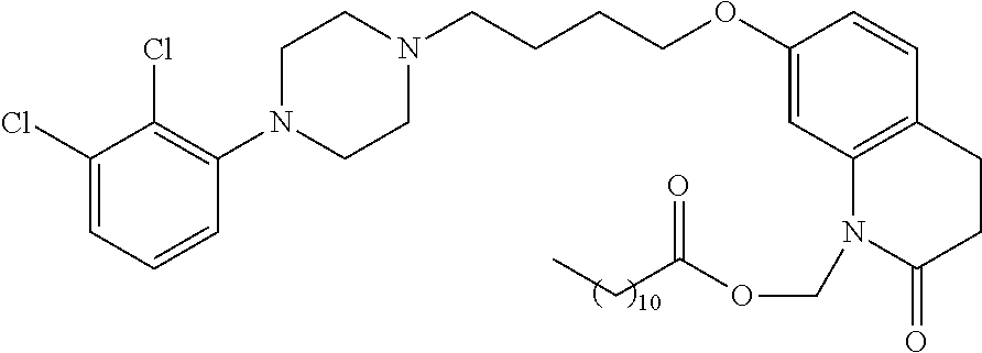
C1=C(Cl)C(Cl)=C(N2CCN(CCCCOC3=CC4=C(C=C3)CCC(=O)N4COC(CC)=O)CC2)C=C1
